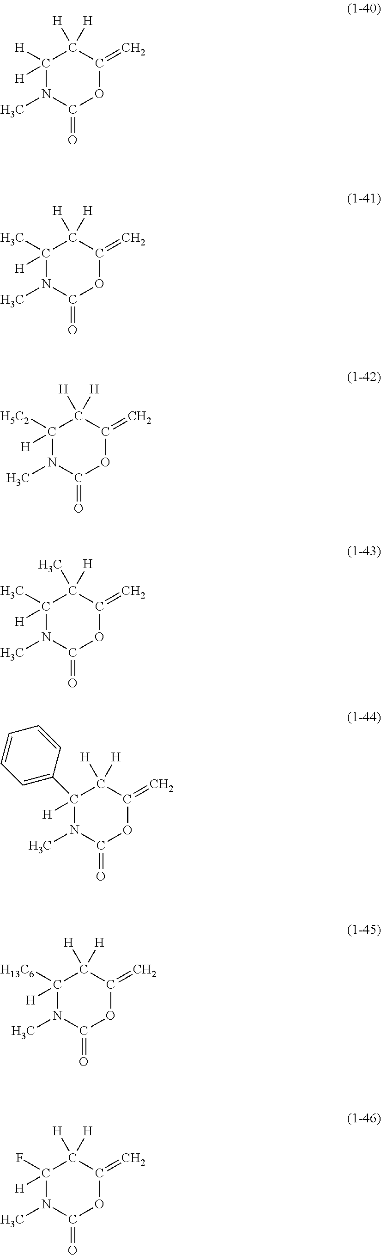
C1([H])([H])N(C)C(=O)OC(=C)C1([H])[H].C1(C)([H])N(C)C(=O)OC(=C)C1([H])[H].C1([H5C2])([H])N(C)C(=O)OC(=C)C1([H])[H].C1(C)([H])N(C)C(=O)OC(=C)C1(C)[H].C1(C2=CC=CC=C2)([H])N(C)C(=O)OC(=C)C1([H])[H].C1([H13C6])([H])N(C)C(=O)OC(=C)C1([H])[H].C1(F)([H])N(C)C(=O)OC(=C)C1([H])[H]
